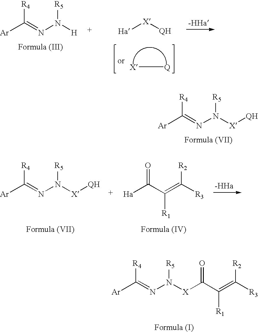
[Ar]C(=NN([H])[R5])[R4].[Ha][X][QH].[X][Q].[Ar]C(=NN([X][QH])[R5])[R4].[Ar]C(=NN([X]C(C(=C([R3])[R2])[R1])=O)[R5])[R4].[Ha]C(C(=C([R3])[R2])[R1])=O.[Ar]C(=NN([X][QH])[R5])[R4]
